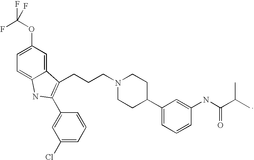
C1=C2C(=CC(OC(F)(F)F)=C1)C(CCCN1CCC(C3=CC=CC(NC(C(C)C)=O)=C3)CC1)=C(C1=CC(Cl)=CC=C1)N2
